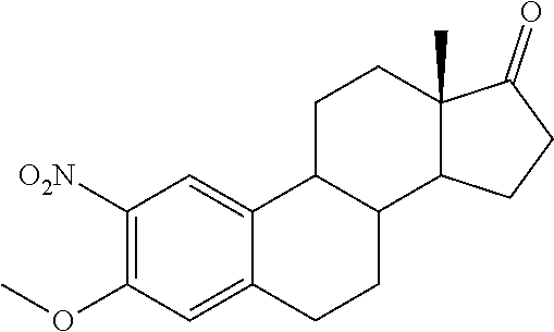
C1([O2N])=C(OC)C=C2C(=C1)C1C(CC2)C2C(C)(CC1)C(=O)CC2
